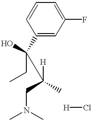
CN(C)CC([H])(C(CC)(C1=CC(F)=CC=C1)O)C.[H]Cl
